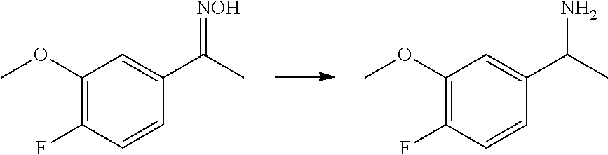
C1(OC)=C(F)C=CC(C(C)N)=C1.C1(OC)=C(F)C=CC(C(C)=[NOH])=C1
